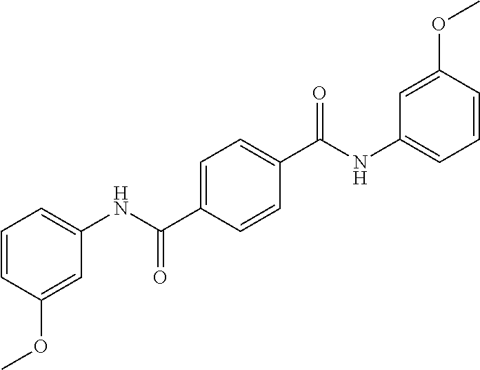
C1=CC(C(NC2=CC=CC(OC)=C2)=O)=CC=C1C(NC1=CC=CC(OC)=C1)=O
